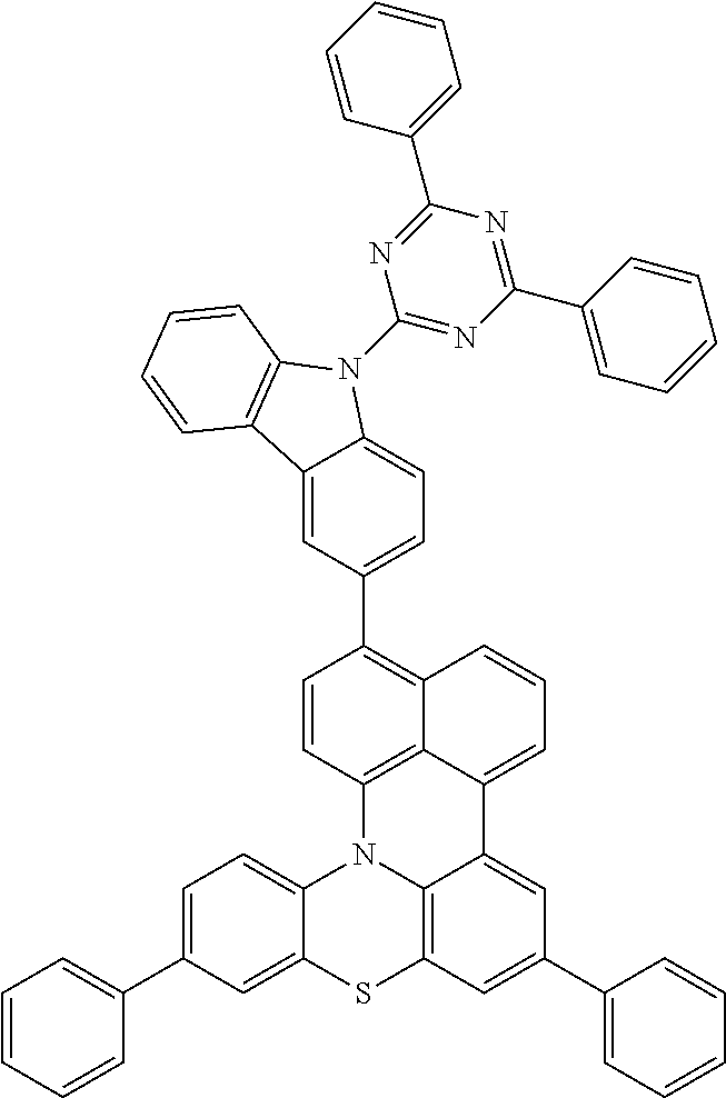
C1(C2=CC=C3C(=C2)C2=C(N3C3=NC(C4=CC=CC=C4)=NC(C4=CC=CC=C4)=N3)C=CC=C2)=C2C3=C(C=C1)N1C4=CC=C(C5=CC=CC=C5)C=C4SC4=C1C(=CC(C1=CC=CC=C1)=C4)C3=CC=C2
